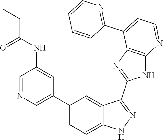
C1=NC=C(C2=CC=C3C(=C2)C(C2=NC4=C(N2)N=CC=C4C2=NC=CC=C2)=NN3)C=C1NC(=O)CC
